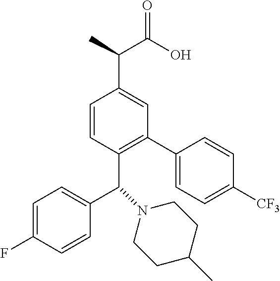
C1(C(C(=O)O)C)=CC(C2=CC=C([CF3])C=C2)=C(C(C2=CC=C(F)C=C2)N2CCC(C)CC2)C=C1
